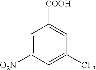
C1=C([O2N])C=C([CF3])C=C1[COOH]
